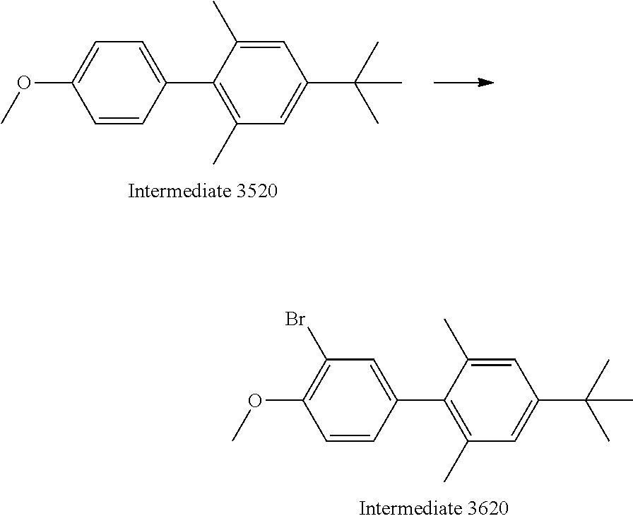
C1=CC(C2=C(C)C=C(C(C)(C)C)C=C2C)=CC(Br)=C1OC.C1=CC(C2=C(C)C=C(C(C)(C)C)C=C2C)=CC=C1OC
